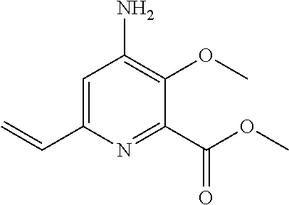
C1=C(C=C)N=C(C(OC)=O)C(OC)=C1N
